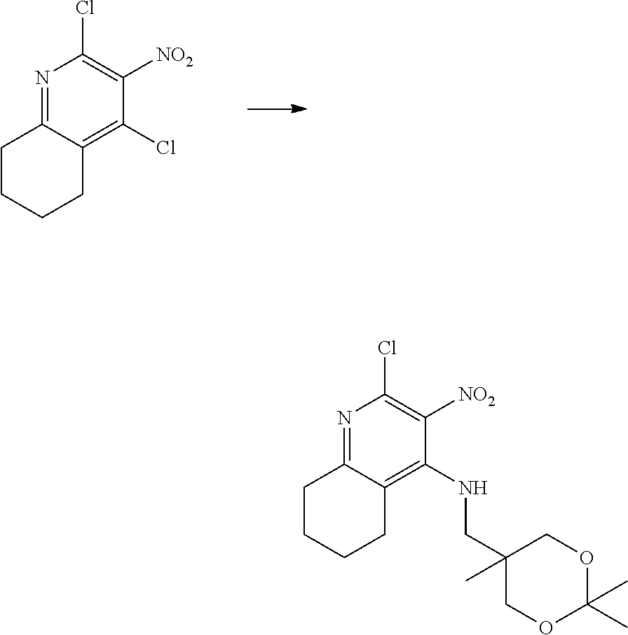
N1=C2C(=C(Cl)C([NO2])=C1Cl)CCCC2.N1=C2C(=C(NCC3(C)COC(C)(C)OC3)C([NO2])=C1Cl)CCCC2
